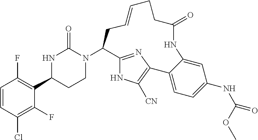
C1=CC(Cl)=C(F)C(C2CCN(C3C4=NC(=C([CN])N4)C4=CC=C(NC(OC)=O)C=C4NC(=O)CCC=CC3)C(=O)N2)=C1F
